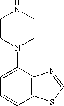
C1=CC2=C(C(N3CCNCC3)=C1)N=CS2
